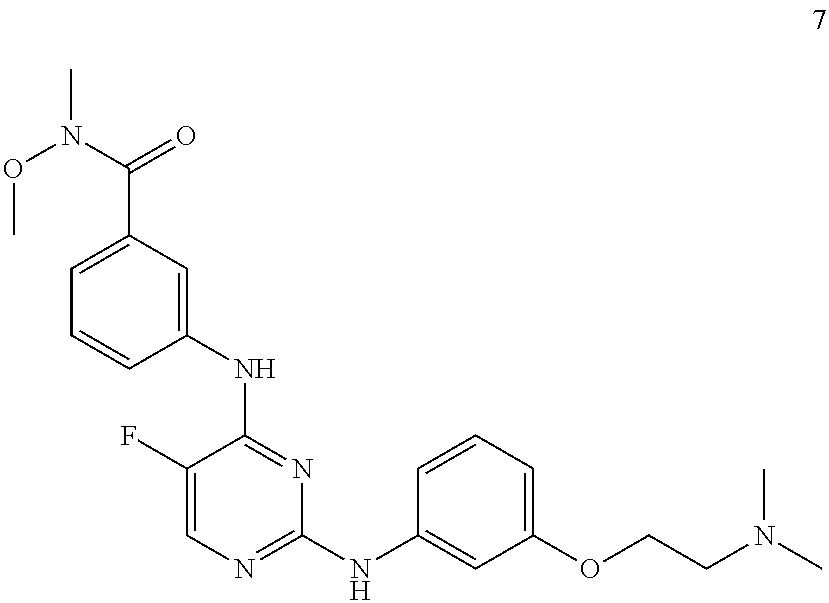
C1(F)=CN=C(NC2=CC(OCCN(C)C)=CC=C2)N=C1NC1=CC(C(=O)N(OC)C)=CC=C1
